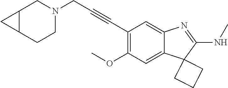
C12=CC(OC)=C(C#CCN3CC4C(CC3)C4)C=C1N=C(NC)C21CCC1
